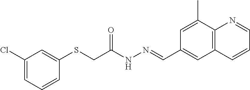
C1(Cl)=CC=CC(SCC(NN=CC2=CC3=C(C(C)=C2)N=CC=C3)=O)=C1
